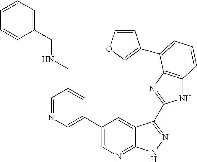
N1C2=C(N=C1C1=NNC3=NC=C(C4=CN=CC(CNCC5=CC=CC=C5)=C4)C=C31)C(C1=COC=C1)=CC=C2
